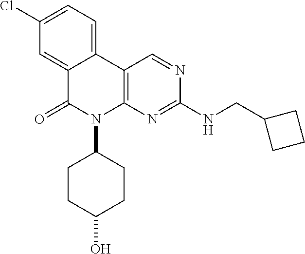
C12=CC(Cl)=CC=C1C1=C(N(C3CCC(O)CC3)C2=O)N=C(NCC2CCC2)N=C1
